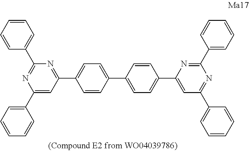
N1=C(C2=CC=CC=C2)N=C(C2=CC=C(C3=CC=C(C4=CC(C5=CC=CC=C5)=NC(C5=CC=CC=C5)=N4)C=C3)C=C2)C=C1C1=CC=CC=C1
